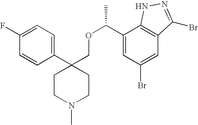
C1(C2(COC(C3=CC(Br)=CC4=C3NN=C4Br)C)CCN(C)CC2)=CC=C(F)C=C1
